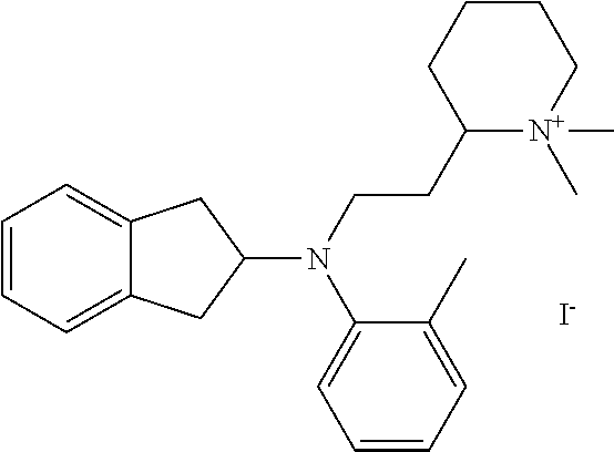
C1=CC=C2C(=C1)CC(N(CCC1[N+](C)(C)CCCC1)C1=CC=CC=C1C)C2.[I-]
